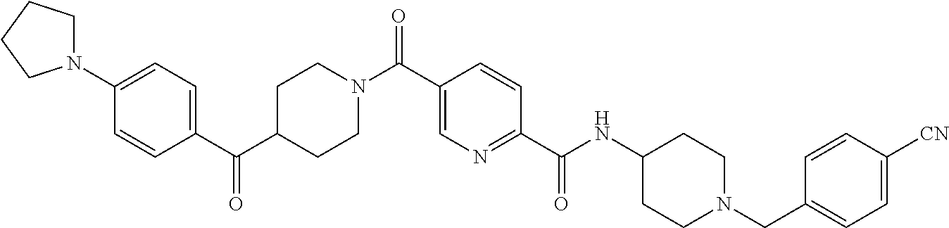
C(C1=CN=C(C(NC2CCN(CC3=CC=C([CN])C=C3)CC2)=O)C=C1)(=O)N1CCC(C(C2=CC=C(N3CCCC3)C=C2)=O)CC1
